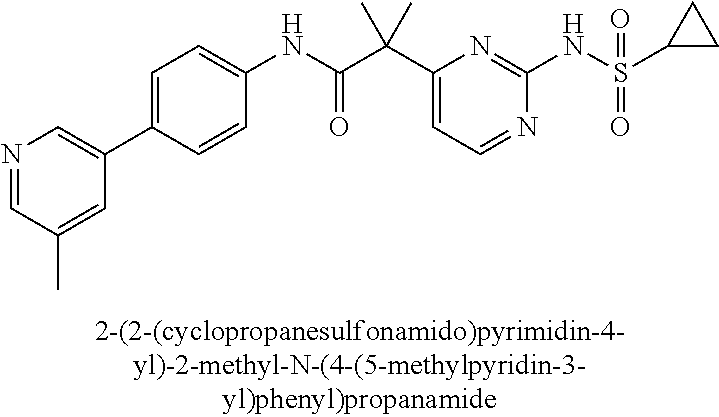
N1=CC=C(C(C(NC2=CC=C(C3=CN=CC(C)=C3)C=C2)=O)(C)C)N=C1NS(=O)(=O)C1CC1
